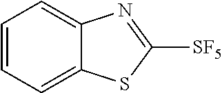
C1=C2C(=CC=C1)N=C([SF5])S2
